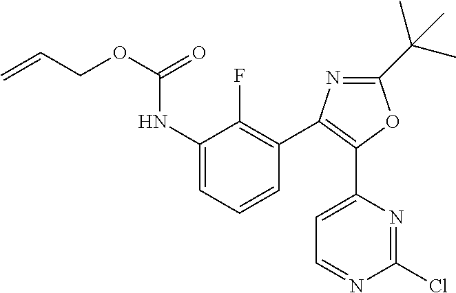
C1=C(C2=C(C3=C(F)C(NC(OCC=C)=O)=CC=C3)N=C(C(C)(C)C)O2)N=C(Cl)N=C1
